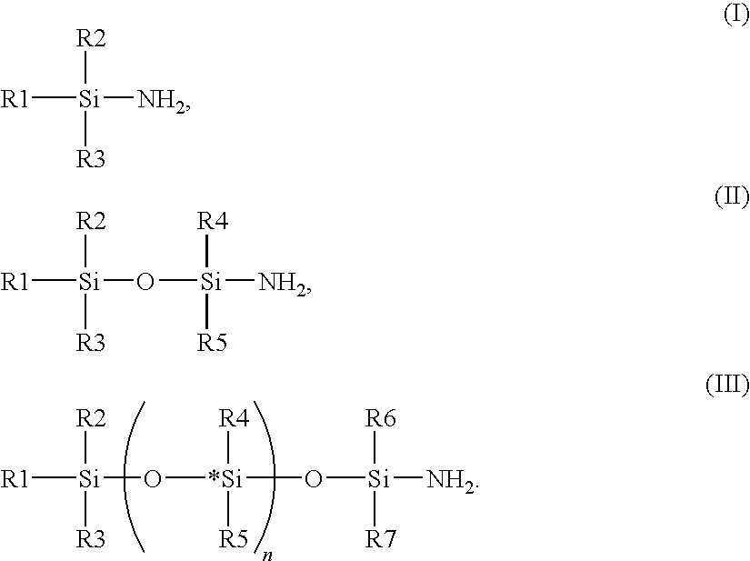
[R1][Si]([R2])([R3])O[*Si]([R4])([R5])O[Si]([R6])([R7])[NH2].[R1][Si]([R2])([R3])[NH2].[R1][Si]([R2])([R3])O[Si]([R4])([R5])[NH2]
